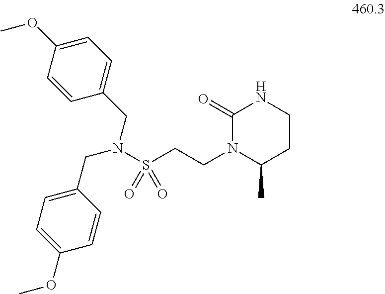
C1(CN(S(CCN2C(=O)NCCC2C)(=O)=O)CC2=CC=C(OC)C=C2)=CC=C(OC)C=C1
